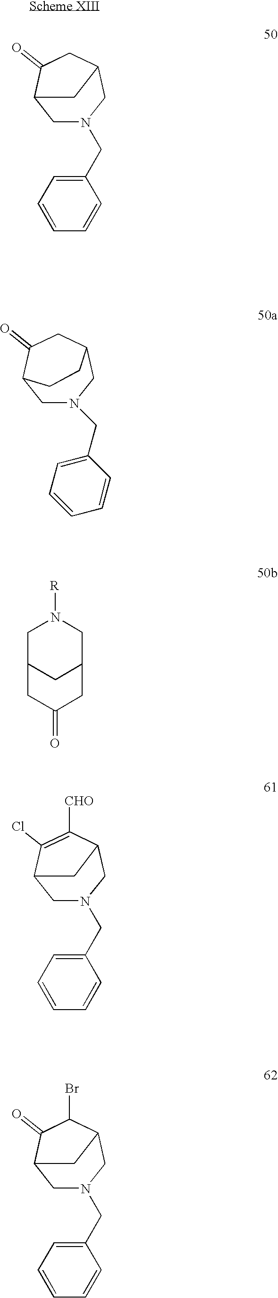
C1N(CC2=CC=CC=C2)CC2CC(=O)C1C2.C1N(CC2=CC=CC=C2)CC2C([CHO])=C(Cl)C1C2.C1N(CC2=CC=CC=C2)CC2C(Br)C(=O)C1C2.C(C1=CC=CC=C1)N1CC2C(=O)CC(C1)CC2.C1C2CC(CN1[R])CC(=O)C2
